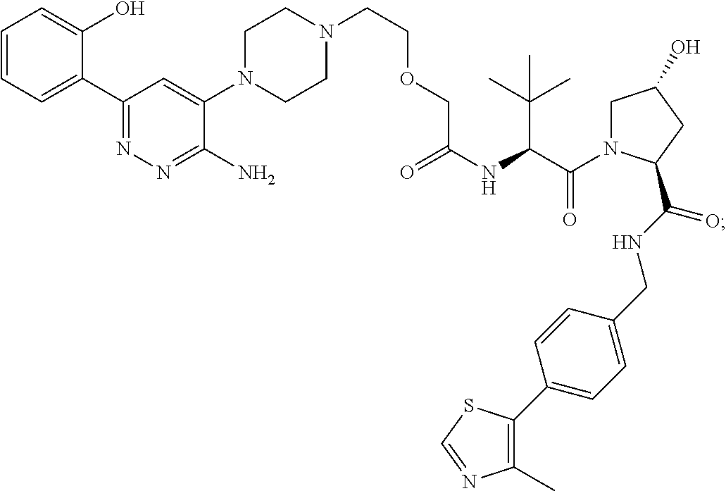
C1=CC=C(C2=NN=C(N)C(N3CCN(CCOCC(NC(C(N4CC(O)CC4C(NCC4=CC=C(C5=C(C)N=CS5)C=C4)=O)=O)C(C)(C)C)=O)CC3)=C2)C(O)=C1
